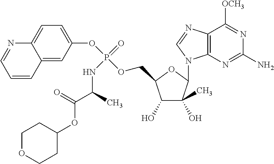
C1(O)C(C)(O)C(N2C3=C(N=C2)C([OCH3])=NC(N)=N3)OC1COP(OC1=CC=C2C(=C1)C=CC=N2)(=O)NC(C(OC1CCOCC1)=O)C
